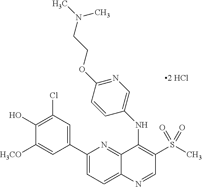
C1(C2=CC(Cl)=C(O)C([H3CO])=C2)=CC=C2C(=N1)C(NC1=CN=C(OCCN(C)C)C=C1)=C(S(=O)(C)=O)C=N2.[2 HCl]
